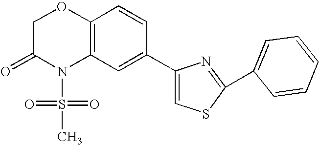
C1C(=O)N(S(=O)(=O)C)C2=C(O1)C=CC(C1=CSC(C3=CC=CC=C3)=N1)=C2
